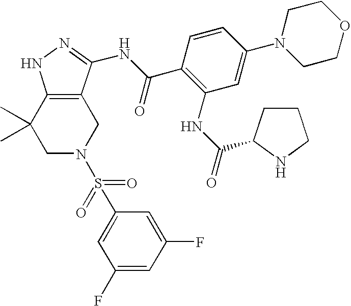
C1N(S(=O)(=O)C2=CC(F)=CC(F)=C2)CC2=C(C1(C)C)NN=C2NC(C1=C(NC(=O)C2CCCN2)C=C(N2CCOCC2)C=C1)=O
